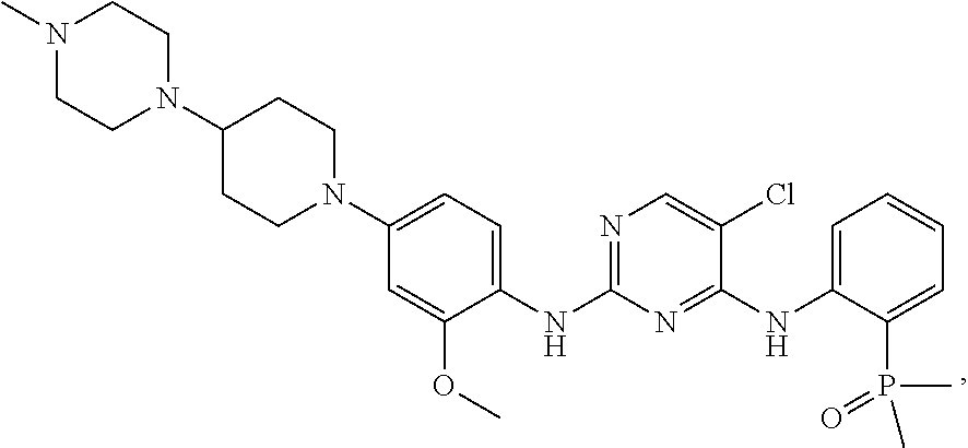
N1(C)CCN(C2CCN(C3=CC=C(NC4=NC=C(Cl)C(NC5=CC=CC=C5P(C)(=O)C)=N4)C(OC)=C3)CC2)CC1
